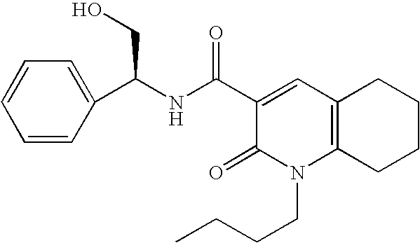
C1=CC=CC(C(NC(C2=CC3=C(N(CCCC)C2=O)CCCC3)=O)CO)=C1
